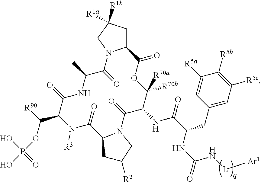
C12CC([R1b])([R1a])CN1C(=O)C(C)NC(=O)C(C(OP(O)(O)=O)[R90])N([R3])C(=O)C1N(C(=O)C(NC(=O)C(CC3=CC([R5c])=C([R5b])C([R5a])=C3)NC(=O)N[L][Ar1])C([R70a])([R70b])OC2=O)CC([R2])C1
